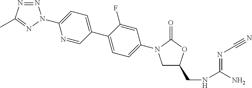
C1(C2=CC=C(N3CC(CNC(N)=NC#N)OC3=O)C=C2F)=CC=C(N2N=NC(C)=N2)N=C1
